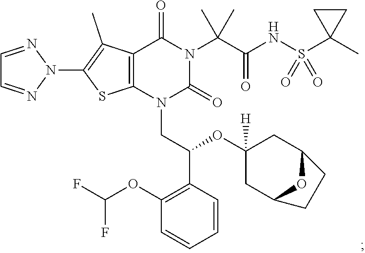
C12=C(N(CC(C3=C(OC(F)F)C=CC=C3)OC3([H])CC4OC(C3)CC4)C(=O)N(C(C(NS(C3(C)CC3)(=O)=O)=O)(C)C)C1=O)SC(N1N=CC=N1)=C2C
